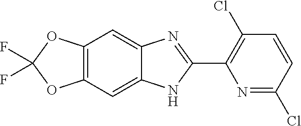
C12=C(C=C3C(=C1)N=C(C1=C(Cl)C=CC(Cl)=N1)N3)OC(F)(F)O2
